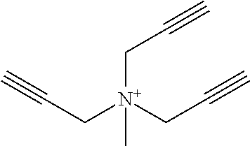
C([N+](CC#C)(CC#C)C)C#C
